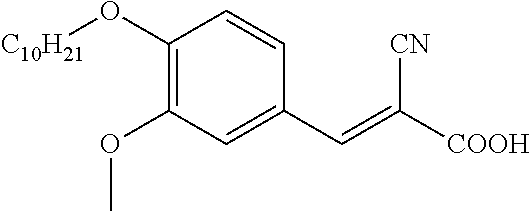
C1(O[C10H21])=C(OC)C=C(C=C([COOH])[CN])C=C1
